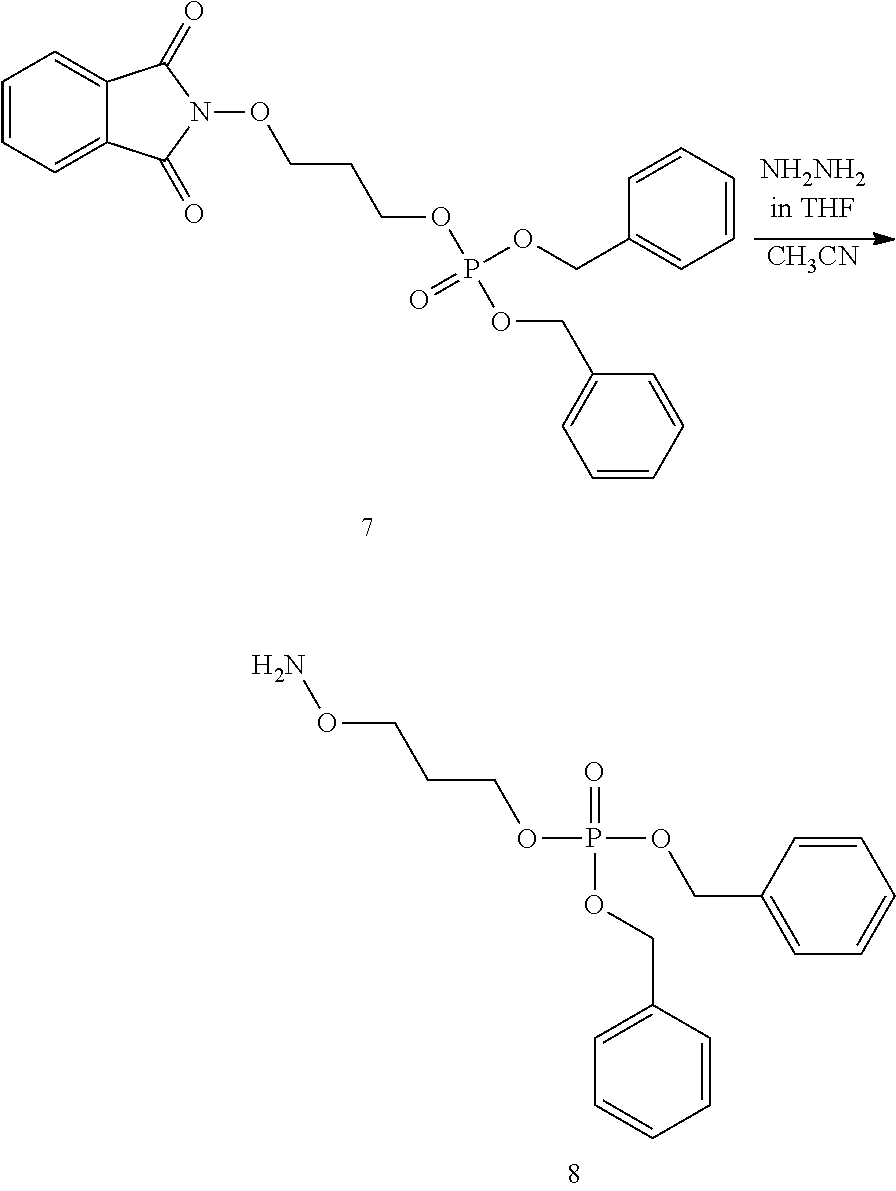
[CH3CN].C1=CC=CC=C1COP(OCC1=CC=CC=C1)(OCCCON1C(=O)C2=CC=CC=C2C1=O)=O.C(CON)COP(OCC1=CC=CC=C1)(=O)OCC1=CC=CC=C1
